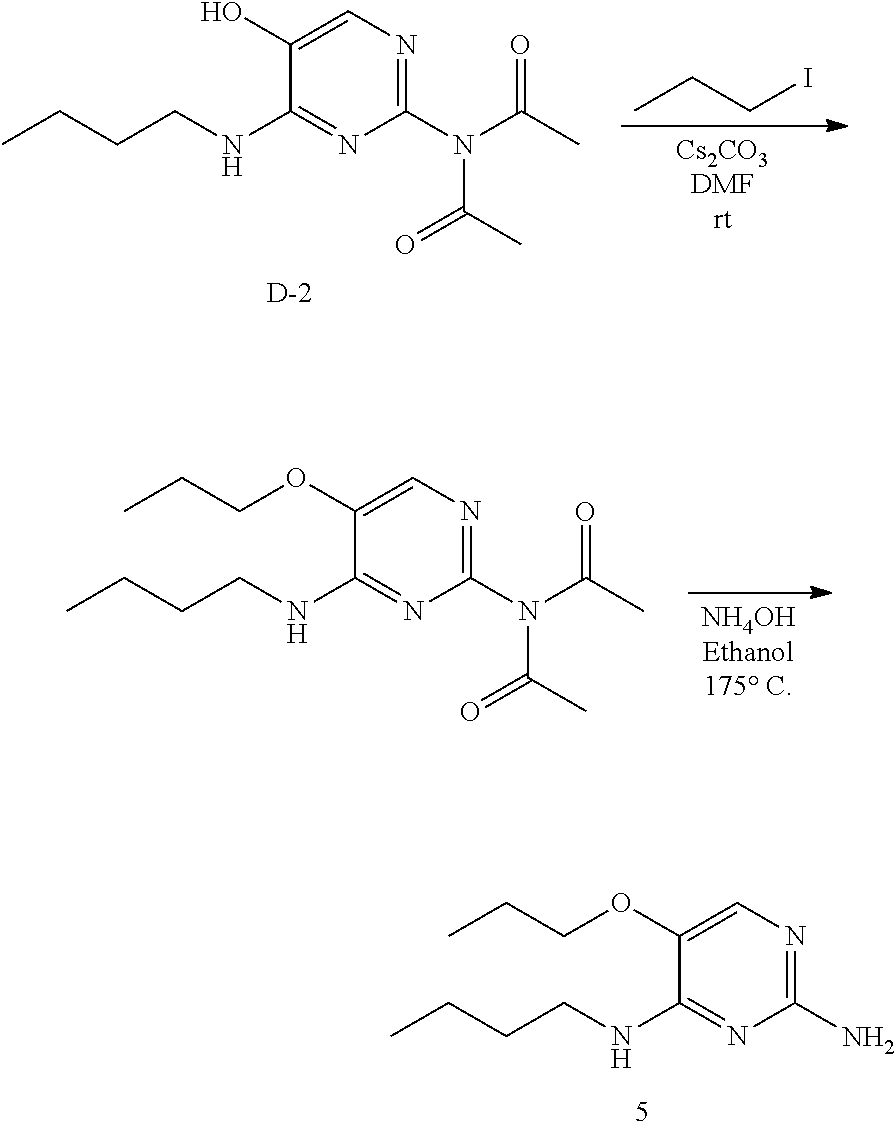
[Cs2CO3DMFrt].CCCI.OC1=CN=C(N(C(C)=O)C(=O)C)N=C1NCCCC.[D].[NH4OHEthanol175 C].C(OC1=CN=C(N(C(C)=O)C(=O)C)N=C1NCCCC)CC.C(OC1=CN=C(N)N=C1NCCCC)CC
